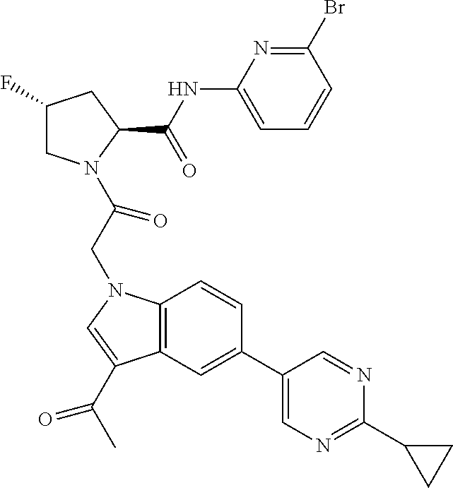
C1(F)CN(C(CN2C3=C(C(C(C)=O)=C2)C=C(C2=CN=C(C4CC4)N=C2)C=C3)=O)C(C(NC2=CC=CC(Br)=N2)=O)C1
